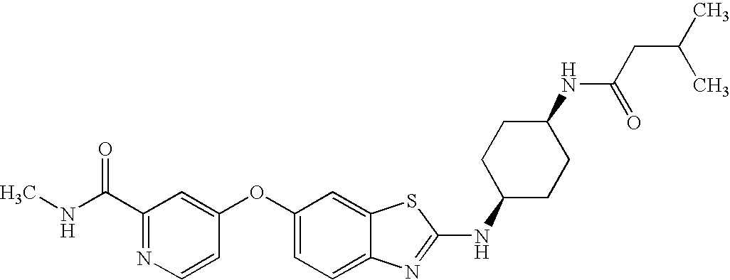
N1=C(C(=O)NC)C=C(OC2=CC=C3C(=C2)SC(NC2CCC(NC(CC(C)C)=O)CC2)=N3)C=C1
